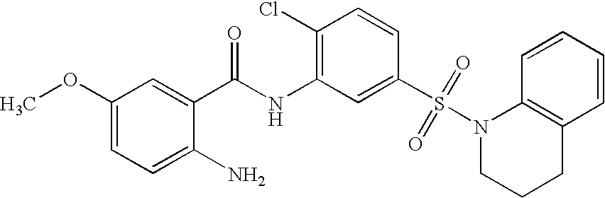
C1(OC)=CC=C(N)C(C(NC2=C(Cl)C=CC(S(N3CCCC4=C3C=CC=C4)(=O)=O)=C2)=O)=C1
